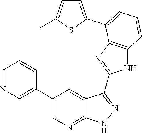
C1=NC=C(C2=CN=C3C(=C2)C(C2=NC4=C(N2)C=CC=C4C2=CC=C(C)S2)=NN3)C=C1
